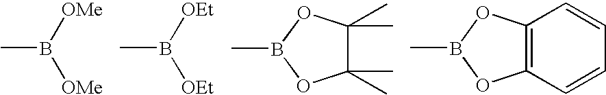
CB([OMe])[OMe].CB([OEt])[OEt].B1(C)OC(C)(C)C(C)(C)O1.C12=C(C=CC=C1)OB(C)O2
